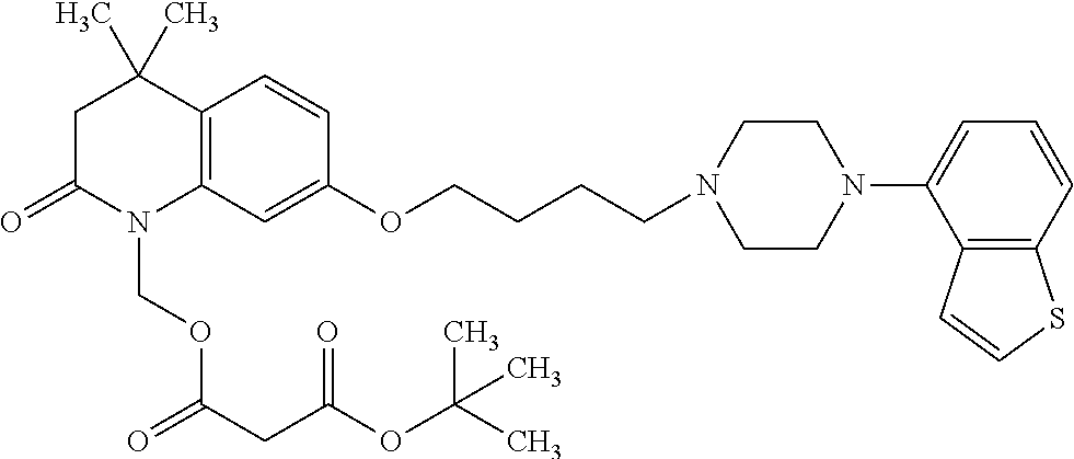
C12=C(C=C(OCCCCN3CCN(C4=CC=CC5=C4C=CS5)CC3)C=C1)N(COC(=O)CC(OC(C)(C)C)=O)C(=O)CC2(C)C
